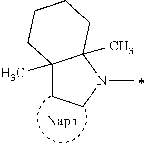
C12(C)CCN(C)C1(C)CCCC2
